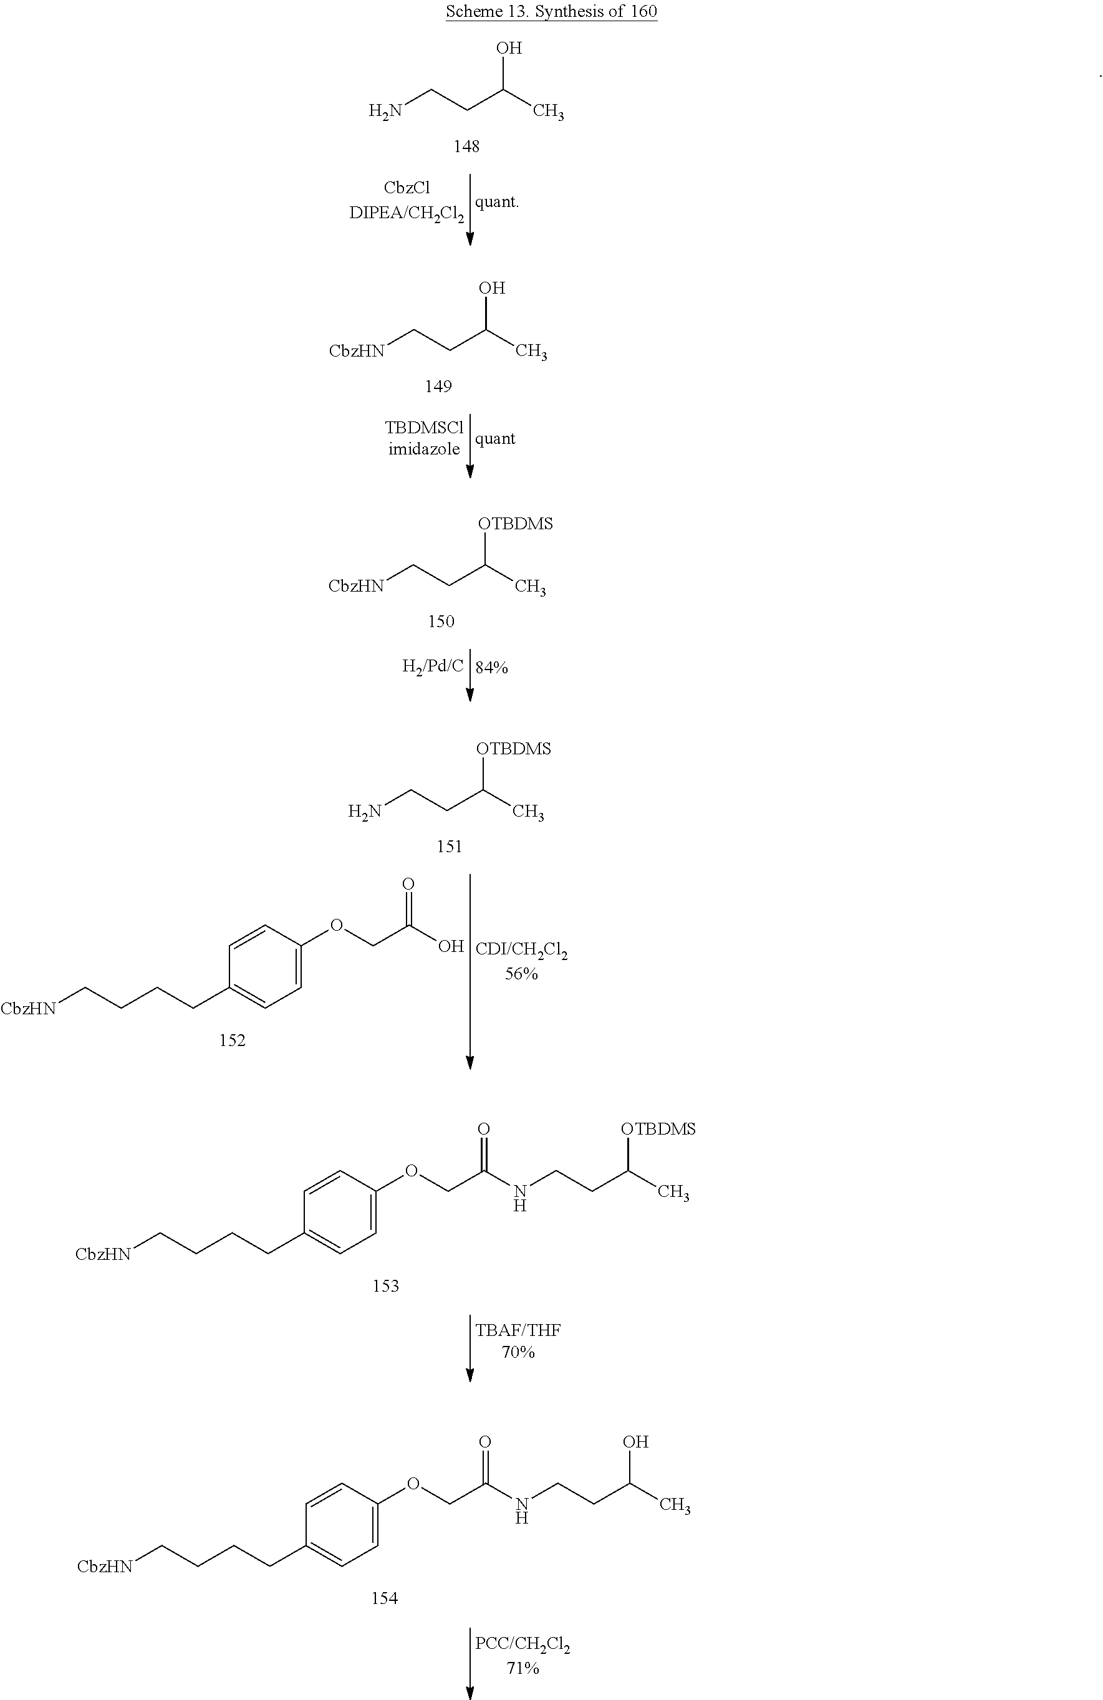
[CbzHN]CCC(C)O.[CbzHN]CCC(C)[OTBDMS].C1=C(OCC(O)=O)C=CC(CCCC[CbzHN])=C1.NCCC(C)[OTBDMS].C1=C(OCC(NCCC(C)[OTBDMS])=O)C=CC(CCCC[CbzHN])=C1.C1=C(OCC(NCCC(C)O)=O)C=CC(CCCC[CbzHN])=C1.NCCC(C)O
